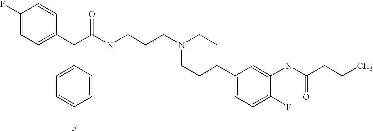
C1(F)=CC=C(C(C(NCCCN2CCC(C3=CC=C(F)C(NC(CCC)=O)=C3)CC2)=O)C2=CC=C(F)C=C2)C=C1
